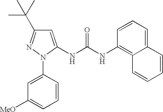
C1=C(N2C(NC(NC3=C4C(=CC=C3)C=CC=C4)=O)=CC(C(C)(C)C)=N2)C=CC=C1[OMe]
